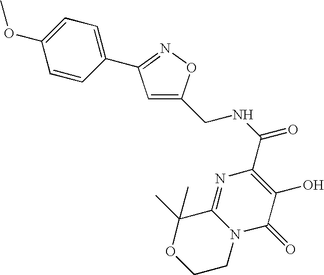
C1=CC(C2=NOC(CNC(=O)C3=C(O)C(=O)N4C(=N3)C(C)(C)OCC4)=C2)=CC=C1OC
